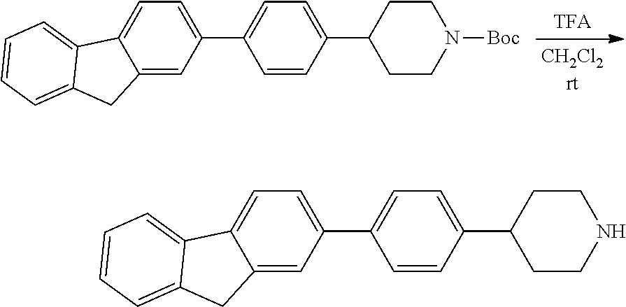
C1(C2=CC=C(C3CCN([Boc])CC3)C=C2)=CC=C2C(=C1)CC1=CC=CC=C21.C1(C2=CC=C(C3CCNCC3)C=C2)=CC=C2C(=C1)CC1=CC=CC=C21
